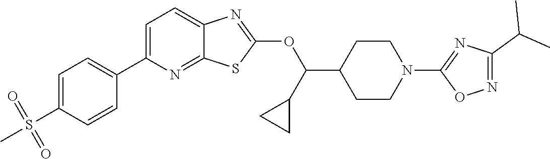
C1=C(C2=CC=C(S(=O)(=O)C)C=C2)N=C2C(=C1)N=C(OC(C1CCN(C3=NC(C(C)C)=NO3)CC1)C1CC1)S2
